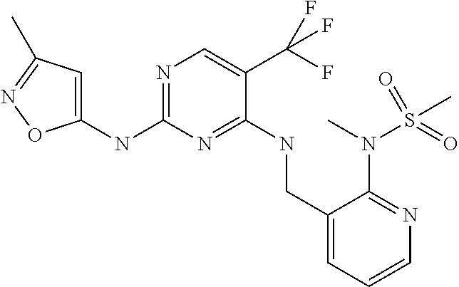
N(C1=NC=C(C(F)(F)F)C(NCC2=CC=CN=C2N(S(=O)(C)=O)C)=N1)C1=CC(C)=NO1
